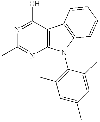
N1=C(O)C2=C(N=C1C)N(C1=C(C)C=C(C)C=C1C)C1=C2C=CC=C1
